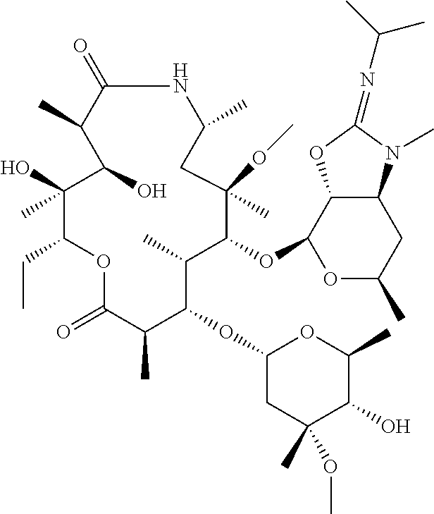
N1C(=O)C(C)C(O)C(O)(C)C(CC)OC(=O)C(C)C(OC2CC(C)(OC)C(O)C(C)O2)C(C)C(OC2C3C(CC(C)O2)N(C)C(=NC(C)C)O3)C(C)(OC)CC1C
